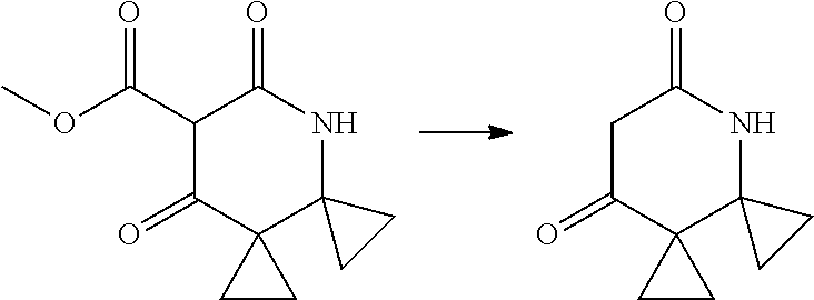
COC(C1C(=O)C2(C3(NC1=O)CC3)CC2)=O.C1C(=O)C2(C3(NC1=O)CC3)CC2
